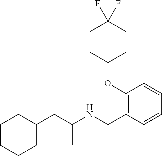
C1(CC(NCC2=C(OC3CCC(F)(F)CC3)C=CC=C2)C)CCCCC1
